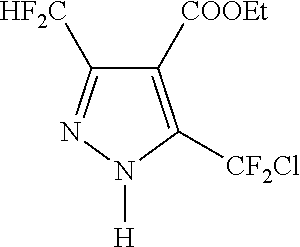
C1([COOEt])=C([CF2Cl])N([H])N=C1[HF2C]
